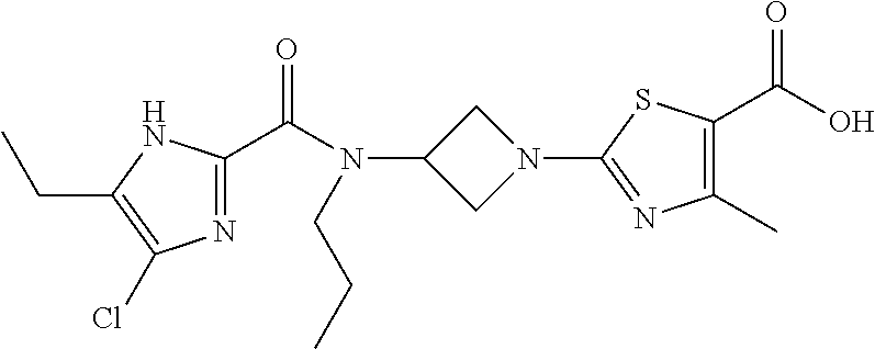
C1(N2CC(N(C(=O)C3=NC(Cl)=C(CC)N3)CCC)C2)=NC(C)=C(C(=O)O)S1
